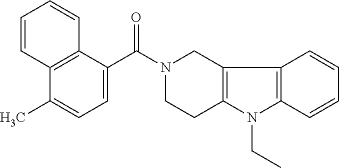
C1=CC2=C(C=C1)C1=C(N2CC)CCN(C(C2=CC=C(C)C3=C2C=CC=C3)=O)C1
